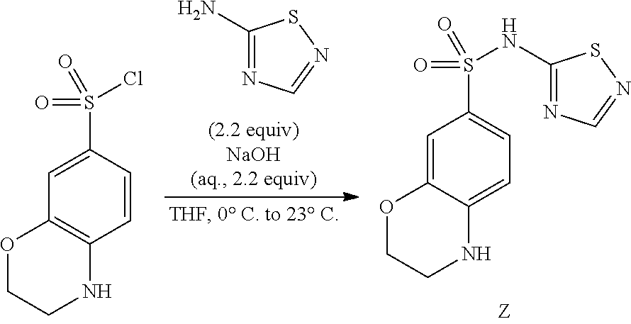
C1(N)=NC=NS1.C1=C2C(=CC(S(=O)(NC3=NC=NS3)=O)=C1)OCCN2.C1=CC(S(=O)(Cl)=O)=CC2=C1NCCO2
